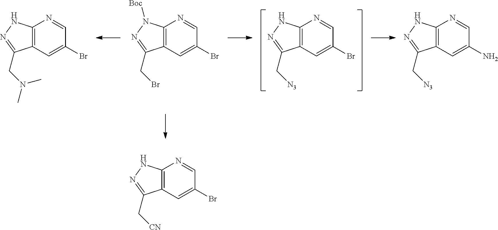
C12=C(C=C(Br)C=N1)C(C[N3])=NN2.C12=C(C=C(Br)C=N1)C(CN(C)C)=NN2.C12=C(C=C(Br)C=N1)C(CBr)=NN2[Boc].C12=C(C=C(N)C=N1)C(C[N3])=NN2.C12=C(C=C(Br)C=N1)C(C[CN])=NN2
